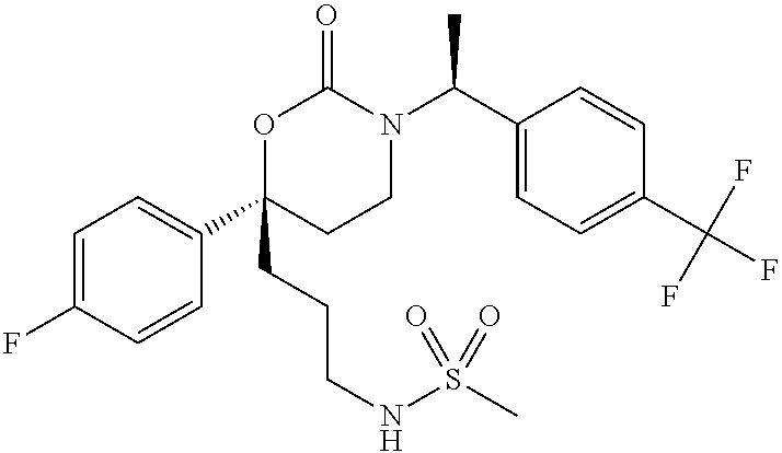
C1=C(F)C=CC(C2(CCCNS(C)(=O)=O)CCN(C(C3=CC=C(C(F)(F)F)C=C3)C)C(=O)O2)=C1
